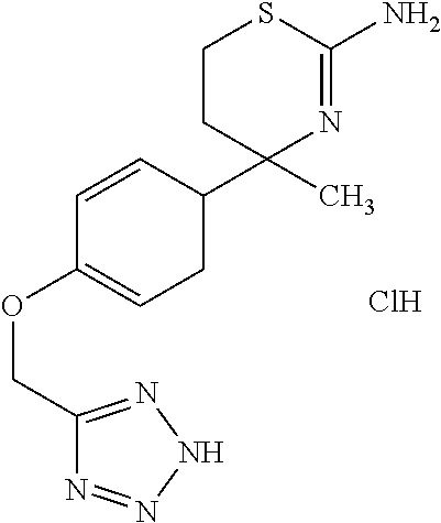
C1CC(C2C=CC(OCC3=NNN=N3)=CC2)(C)N=C(N)S1.Cl
